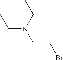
BrCCN(CC)CC
